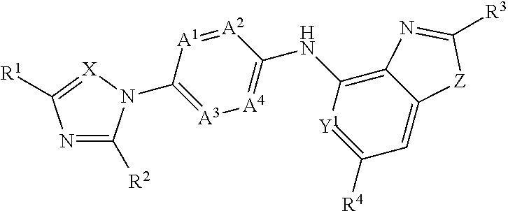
N1=C([R2])N(C2=[A3][A4]=C(NC3=C4C(=CC([R4])=[Y1]3)[Z]C([R3])=N4)[A2]=[A1]2)[X]=C1[R1]
